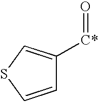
C1=CSC=C1[C*]=O
